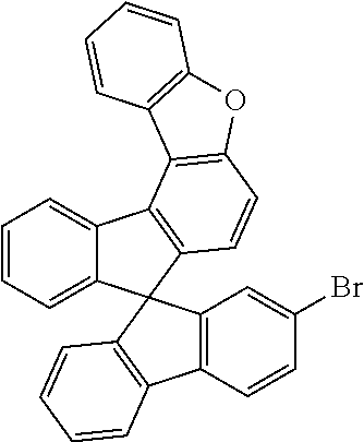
C12=CC=CC=C1C1(C3=C2C2=C(C=C3)OC3=C2C=CC=C3)C2=C(C3=C1C=C(Br)C=C3)C=CC=C2
